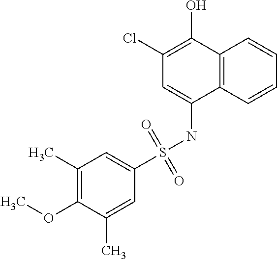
C1=C(S(NC2=CC(Cl)=C(O)C3=C2C=CC=C3)(=O)=O)C=C(C)C(OC)=C1C
